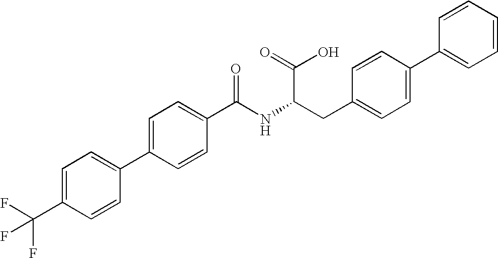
C1=C(C(F)(F)F)C=CC(C2=CC=C(C(=O)NC(CC3=CC=C(C4=CC=CC=C4)C=C3)C(O)=O)C=C2)=C1
